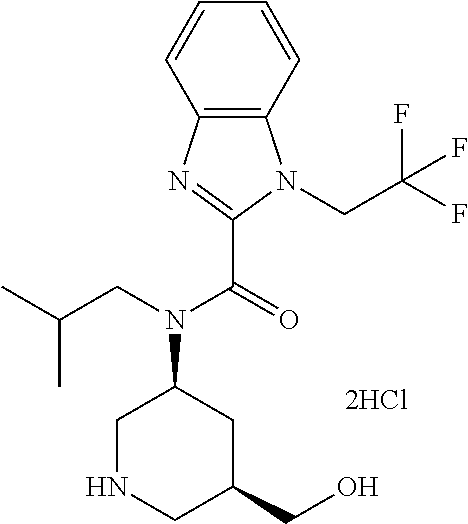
C12=C(C=CC=C1)N(CC(F)(F)F)C(C(N(CC(C)C)C1CNCC(CO)C1)=O)=N2
